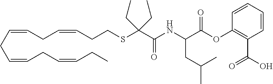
C(CC=CCC=CCCSC(C(=O)NC(C(OC1=C(C(O)=O)C=CC=C1)=O)CC(C)C)(CC)CC)=CCC=CCC
